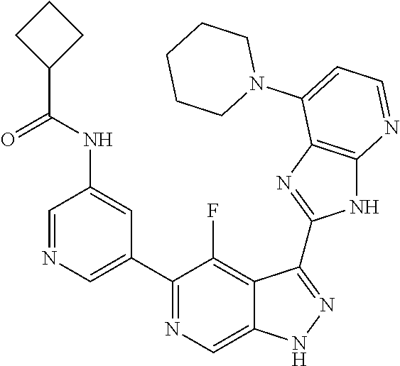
C1=NC=C(C2=NC=C3C(=C2F)C(C2=NC4=C(N2)N=CC=C4N2CCCCC2)=NN3)C=C1NC(=O)C1CCC1
